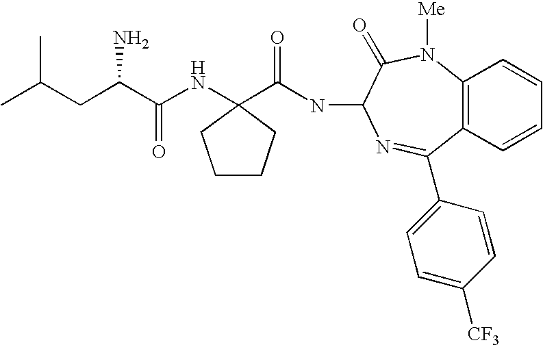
C(CC(C)C)(C(NC1(C(NC2C(=O)N([Me])C3=C(C=CC=C3)C(C3=CC=C([CF3])C=C3)=N2)=O)CCCC1)=O)N
